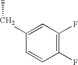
C1(F)=C(F)C=C(CC)C=C1
